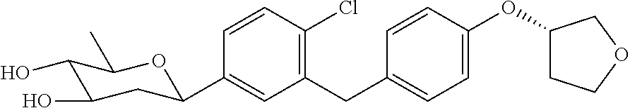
C1(CC2=CC=C(OC3CCOC3)C=C2)=C(Cl)C=CC(C2CC(O)C(O)C(C)O2)=C1
